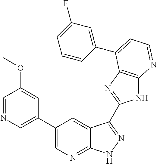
C1(C2=CN=C3C(=C2)C(C2=NC4=C(N2)N=CC=C4C2=CC(F)=CC=C2)=NN3)=CN=CC(OC)=C1
